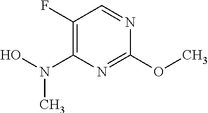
C1(F)=C(N(O)C)N=C(OC)N=C1
